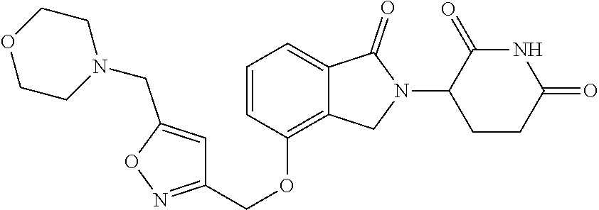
C1=CC(OCC2=NOC(CN3CCOCC3)=C2)=C2C(=C1)C(=O)N(C1CCC(=O)NC1=O)C2
